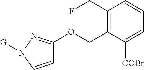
C1=CN([G])N=C1OCC1=C(CF)C=CC=C1[COBr]
